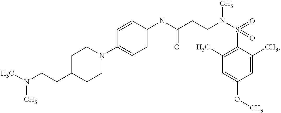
C1(NC(CCN(S(C2=C(C)C=C(OC)C=C2C)(=O)=O)C)=O)=CC=C(N2CCC(CCN(C)C)CC2)C=C1
